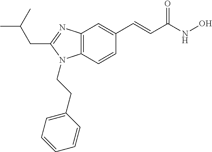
C(C1=NC2=C(N1CCC1=CC=CC=C1)C=CC(C=CC(NO)=O)=C2)C(C)C
